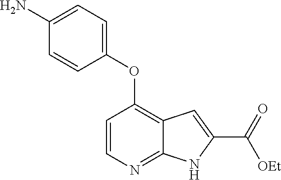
C1=CN=C2C(=C1OC1=CC=C(N)C=C1)C=C(C(=O)[OEt])N2
